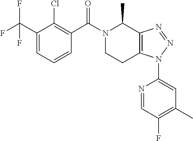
C1(C(F)(F)F)=CC=CC(C(N2C(C)C3=C(CC2)N(C2=CC(C)=C(F)C=N2)N=N3)=O)=C1Cl
